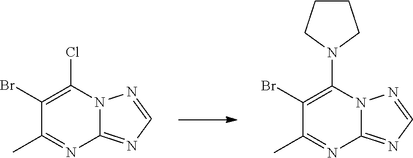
C1(Br)=C(Cl)N2C(=NC=N2)N=C1C.C1(Br)=C(N2CCCC2)N2C(=NC=N2)N=C1C
